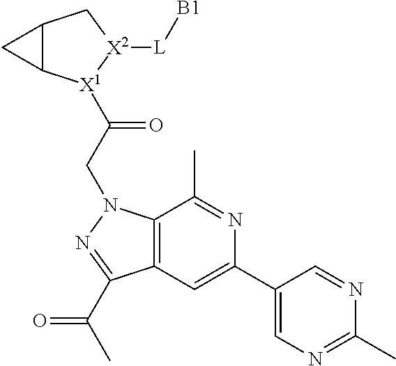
C12C([X1](C(CN3C4=C(C=C(C5=CN=C(C)N=C5)N=C4C)C(C(C)=O)=N3)=O)[X2]([L][B1])C1)C2
